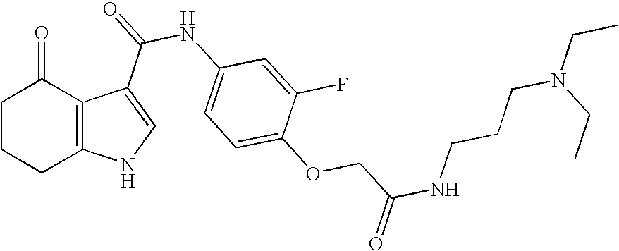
C12=C(C(C(=O)NC3=CC=C(OCC(NCCCN(CC)CC)=O)C(F)=C3)=CN1)C(=O)CCC2
